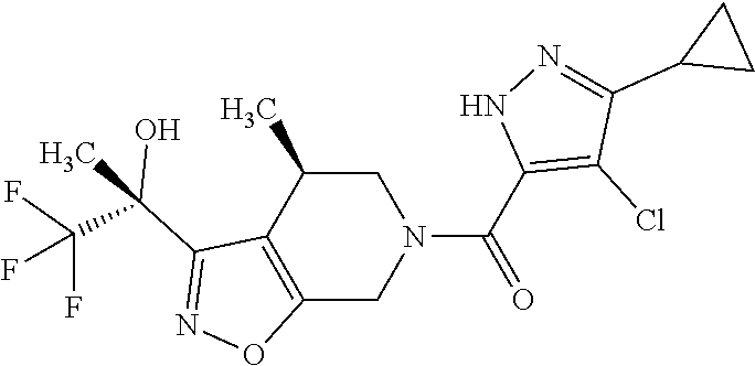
C12=C(C(C)CN(C(C3=C(Cl)C(C4CC4)=NN3)=O)C1)C(C(O)(C(F)(F)F)C)=NO2
